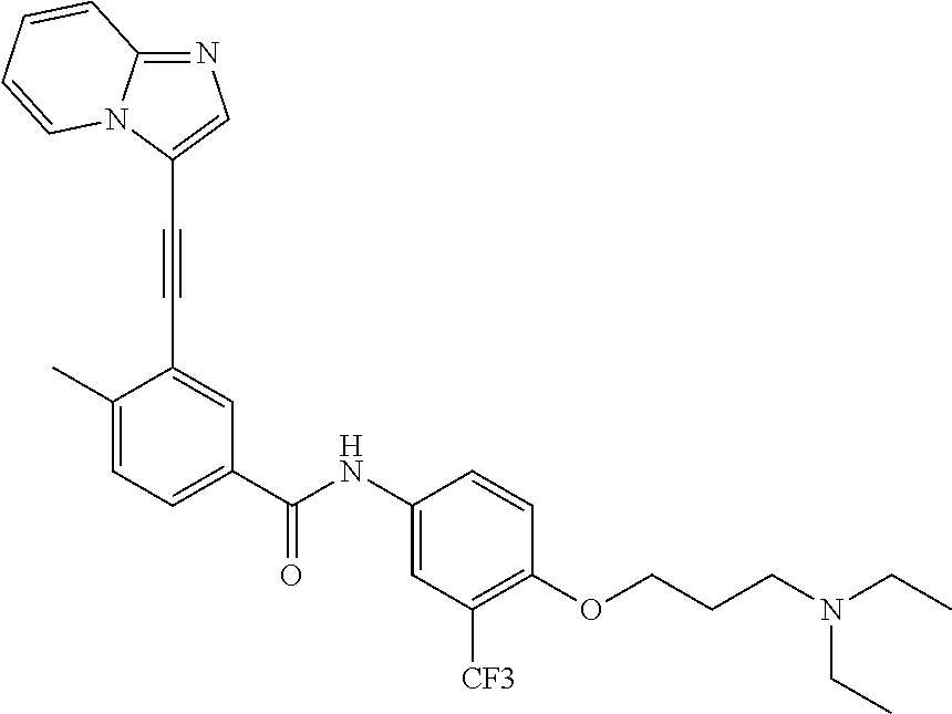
C1(C)=CC=C(C(NC2=CC([CF3])=C(OCCCN(CC)CC)C=C2)=O)C=C1C#CC1=CN=C2N1C=CC=C2
